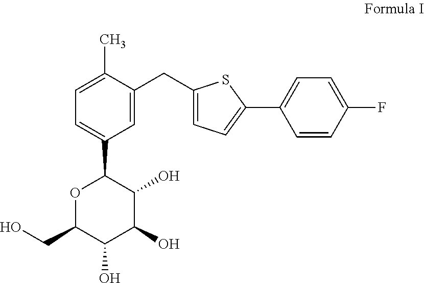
C1=C(C)C(CC2=CC=C(C3=CC=C(F)C=C3)S2)=CC(C2OC(CO)C(O)C(O)C2O)=C1
